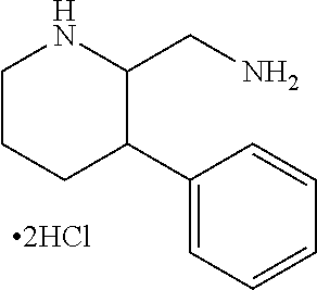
C1CCC(C2=CC=CC=C2)C(CN)N1
